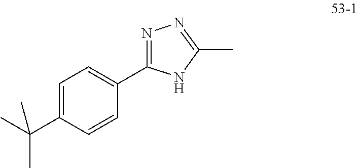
C1=C(C(C)(C)C)C=CC(C2=NN=C(C)N2)=C1
